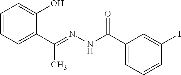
C1=CC=C(C(=NNC(C2=CC=CC(I)=C2)=O)C)C(O)=C1
